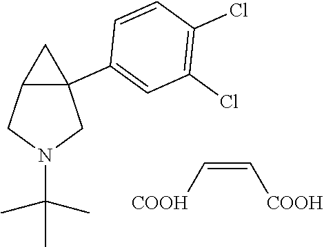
C12C(C3=CC(Cl)=C(Cl)C=C3)(CN(C(C)(C)C)C1)C2.C(=C[COOH])[COOH]
